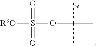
[R9O]S(=O)(=O)OC(C)(C)C
